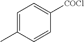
C1=C(C)C=CC([COCl])=C1
